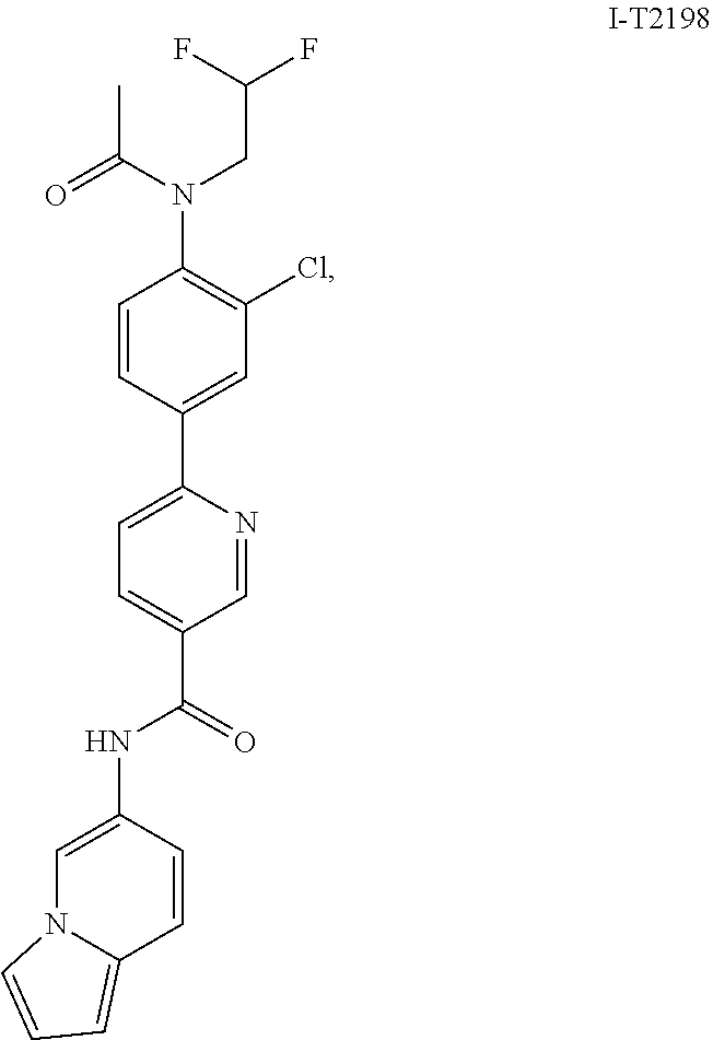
C1=C(NC(C2=CC=C(C3=CC(Cl)=C(N(C(=O)C)CC(F)F)C=C3)N=C2)=O)C=CC2=CC=CN12
